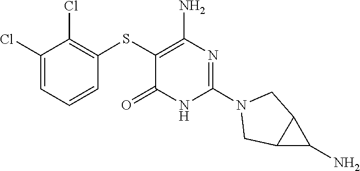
N1(C2=NC(N)=C(SC3=C(Cl)C(Cl)=CC=C3)C(=O)N2)CC2C(C1)C2N
